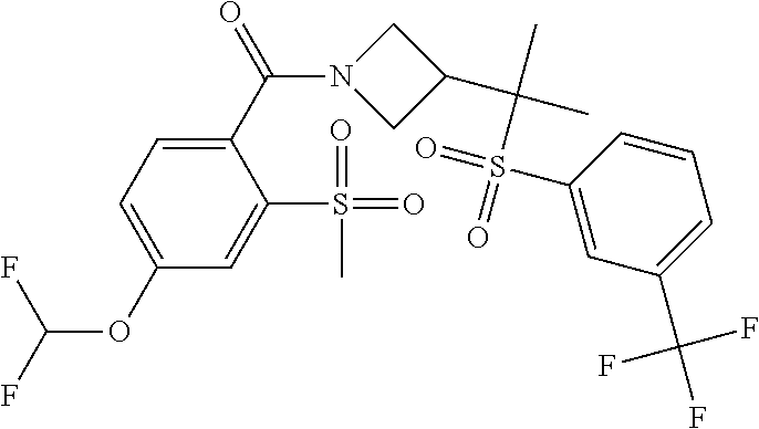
C1(C(=O)N2CC(C(C)(C)S(=O)(C3=CC(C(F)(F)F)=CC=C3)=O)C2)=CC=C(OC(F)F)C=C1S(=O)(=O)C
